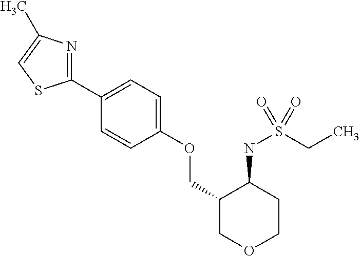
C1(C2=CC=C(OCC3COCCC3NS(CC)(=O)=O)C=C2)=NC(C)=CS1
